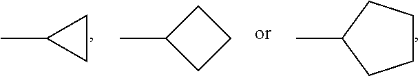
C1CC1C.C1(C)CCC1.C1(C)CCCC1
